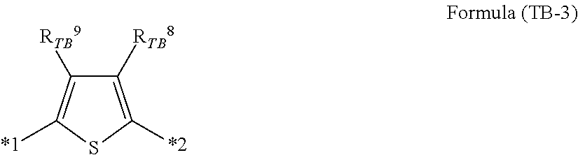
C1([RTB8])=C([*2])SC([*1])=C1[RTB9]
